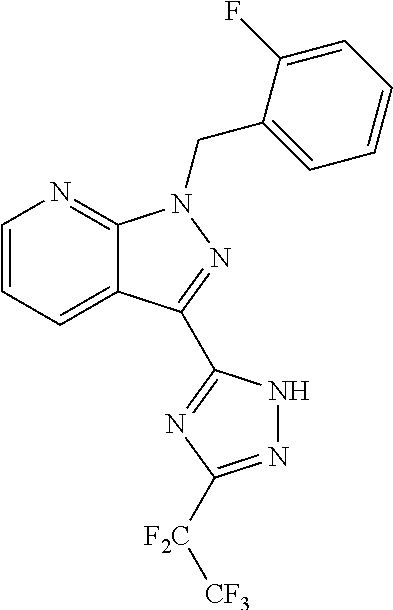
C12=CC=CN=C1N(CC1=CC=CC=C1F)N=C2C1=NC([F2C][CF3])=NN1
